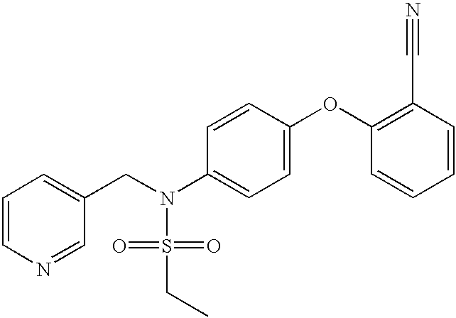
C1=CN=CC(CN(S(=O)(=O)CC)C2=CC=C(OC3=C(C#N)C=CC=C3)C=C2)=C1
